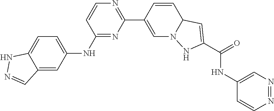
C1=CC(NC2=CC=C3C(=C2)C=NN3)=NC(C2=CN3C(C=C2)C=C(C(=O)NC2=CN=NC=C2)N3)=N1
